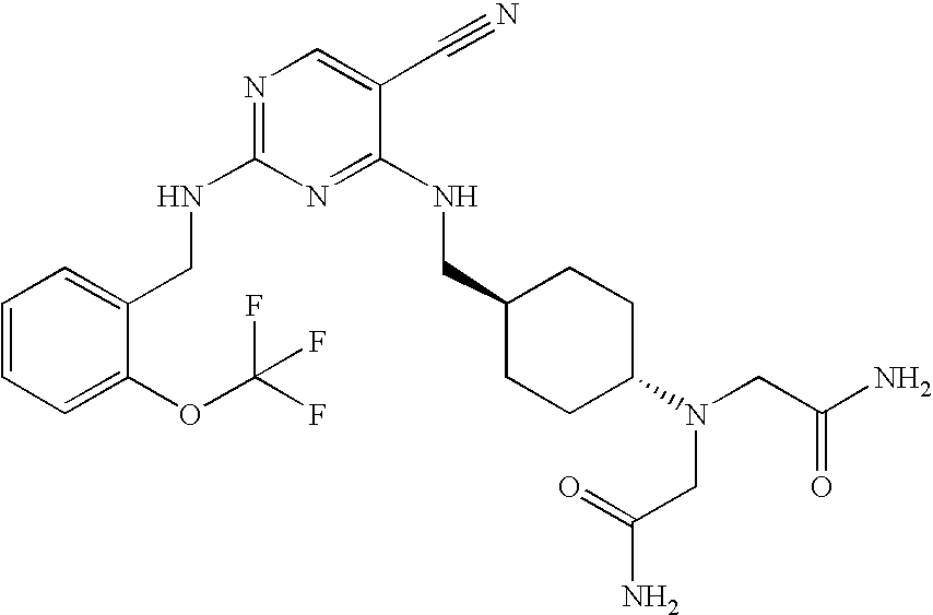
C1(CNC2=NC=C(C#N)C(NCC3CCC(N(CC(N)=O)CC(N)=O)CC3)=N2)=CC=CC=C1OC(F)(F)F
